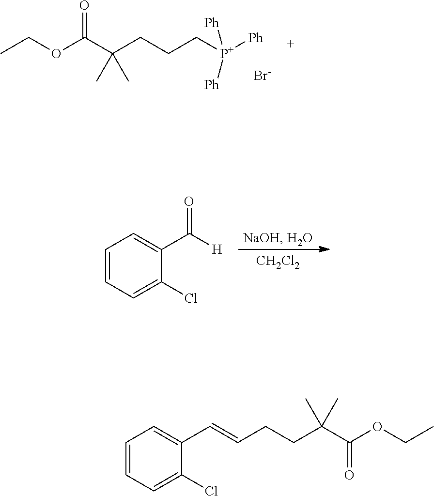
CCOC(C(CCC[P+]([Ph])([Ph])[Ph])(C)C)=O.[Br-].[CH2Cl2].C1=CC=C(Cl)C(C([H])=O)=C1.C1=CC=C(Cl)C(C=CCCC(C(OCC)=O)(C)C)=C1
